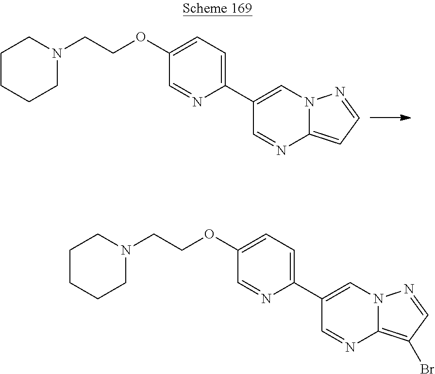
C1(C2=CC=C(OCCN3CCCCC3)C=N2)=CN2C(=CC=N2)N=C1.C1(C2=CC=C(OCCN3CCCCC3)C=N2)=CN2C(=C(Br)C=N2)N=C1
